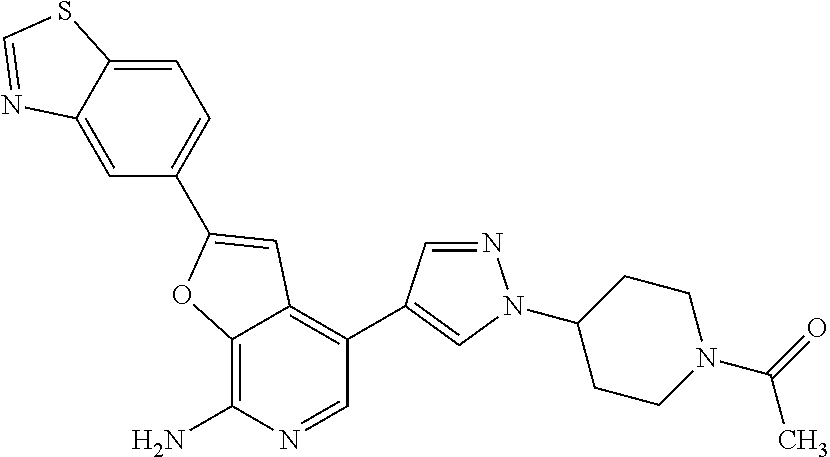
C12=C(N)N=CC(C3=CN(C4CCN(C(=O)C)CC4)N=C3)=C1C=C(C1=CC=C3C(=C1)N=CS3)O2
